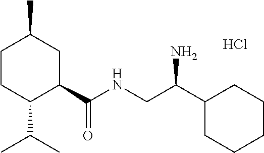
C1CC(C(C)C)C(C(NCC(C2CCCCC2)N)=O)CC1C.Cl
